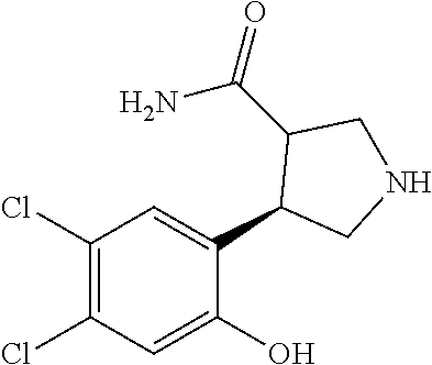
C1(Cl)=C(Cl)C=C(O)C(C2CNCC2C(=O)N)=C1
